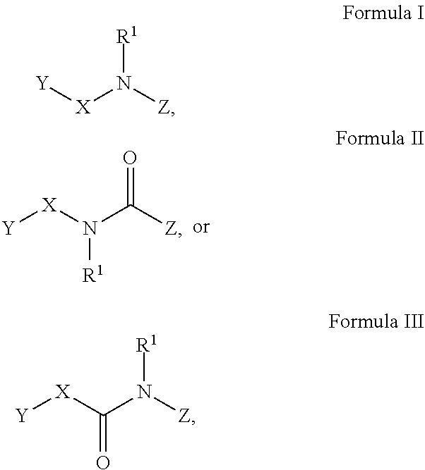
[Y][X]N([R1])C([Z])=O.[Y][X]N([R1])[Z].[Y][X]C(N([R1])[Z])=O
